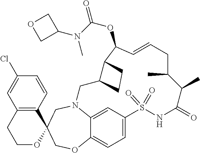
N12C3=CC(=CC=C3OCC3(C4=C(C=C(Cl)C=C4)CCO3)C1)S(=O)(=O)NC(=O)C(C)C(C)CC=CC(OC(=O)N(C)C1COC1)C1C(C2)CC1
